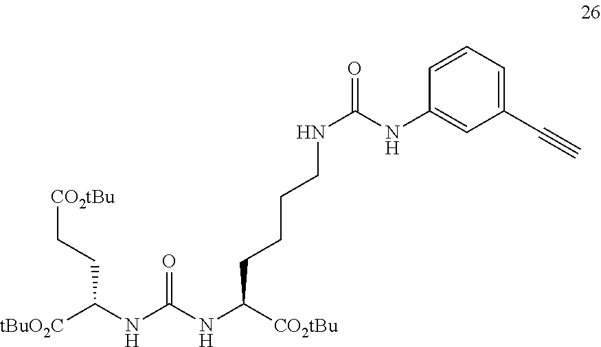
[tBuO2C]C(CC[CO2tBu])NC(=O)NC(CCCCNC(=O)NC1=CC(C#C)=CC=C1)[CO2tBu]
